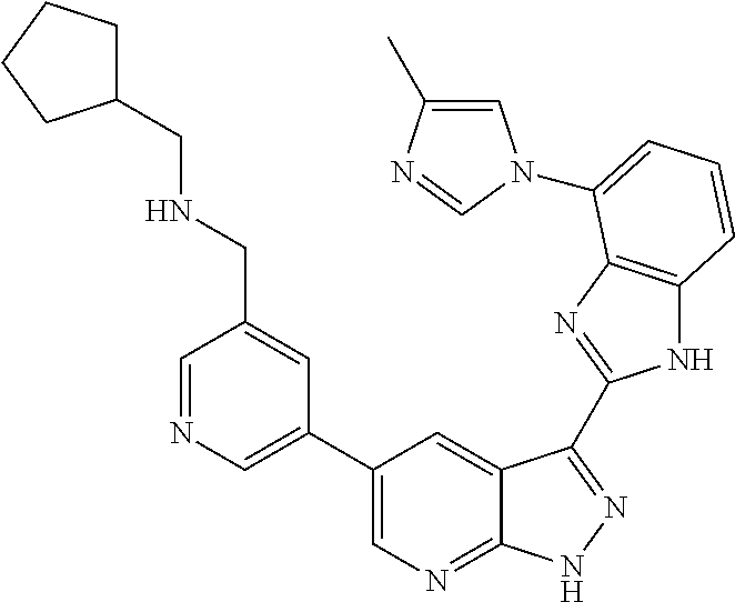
C1(C2=CN=CC(CNCC3CCCC3)=C2)=CN=C2C(=C1)C(C1=NC3=C(N1)C=CC=C3N1C=C(C)N=C1)=NN2
